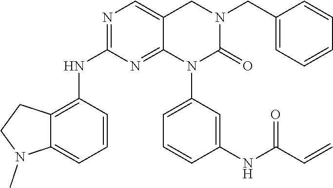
C1=CC(CN2CC3=CN=C(NC4=C5C(=CC=C4)N(C)CC5)N=C3N(C3=CC=CC(NC(C=C)=O)=C3)C2=O)=CC=C1
